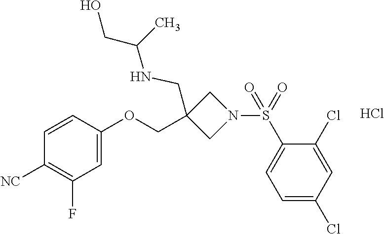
C1=CC(OCC2(CNC(C)CO)CN(S(C3=CC=C(Cl)C=C3Cl)(=O)=O)C2)=CC(F)=C1[NC].Cl
